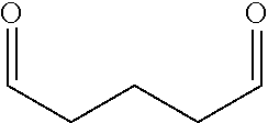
O=CCCCC=O
